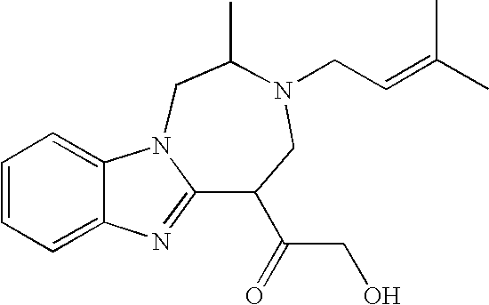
C1=CC=C2C(=C1)N1C(=N2)C(C(=O)CO)CN(CC=C(C)C)C(C)C1
